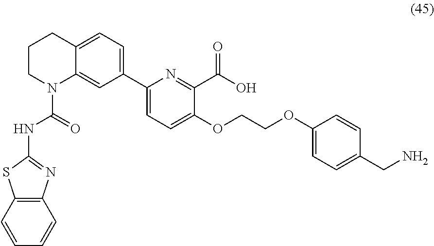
C1(C2=CC=C3C(=C2)N(C(=O)NC2=NC4=C(S2)C=CC=C4)CCC3)=CC=C(OCCOC2=CC=C(CN)C=C2)C(C(O)=O)=N1
